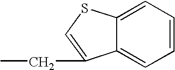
C1=CC=C2C(=C1)SC=C2CC
